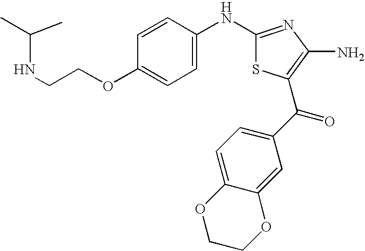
C1(NC2=CC=C(OCCNC(C)C)C=C2)=NC(N)=C(C(C2=CC=C3C(=C2)OCCO3)=O)S1
